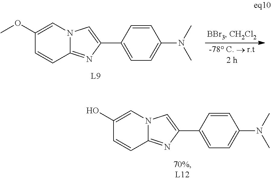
C1=CC(C2=CN3C(=N2)C=CC(OC)=C3)=CC=C1N(C)C.[L9].C1=CC(C2=CN3C(=N2)C=CC(O)=C3)=CC=C1N(C)C
